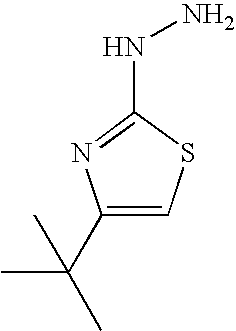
C1(C(C)(C)C)=CSC(NN)=N1
